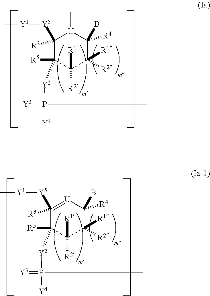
C1([Y5][Y1]C)([R3])=[U]C(B)([R4])C([R1])([R2])C([R1])([R2])C1([R5])[Y2]P(=[Y3])(C)[Y4].C1([Y5][Y1]C)([R3])C([R5])([Y2]P(=[Y3])(C)[Y4])C([R1])([R2])C([R1])([R2])C(B)([R4])[U]1C
